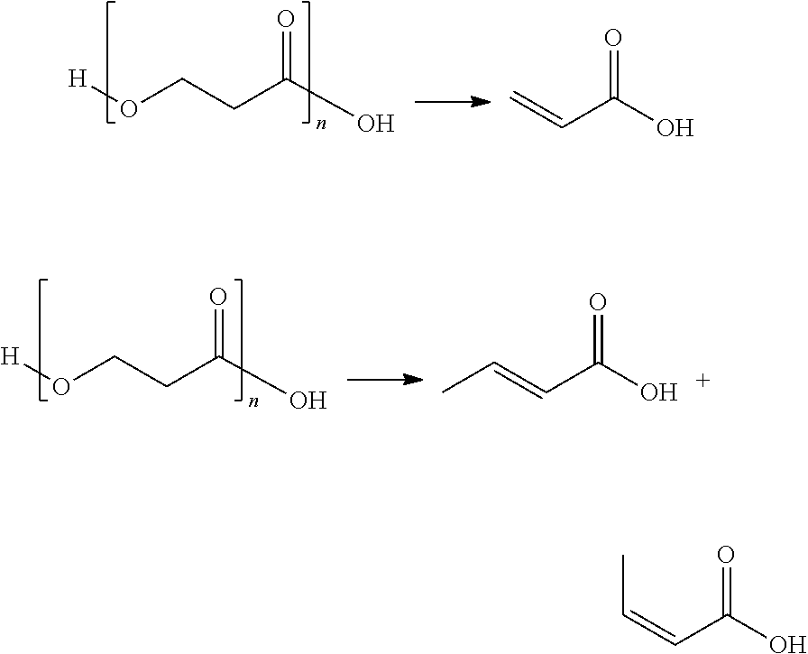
O(CCC(O)=O)[H].C=CC(O)=O.O(CCC(O)=O)[H].CC=CC(O)=O.C(=CC(O)=O)C
